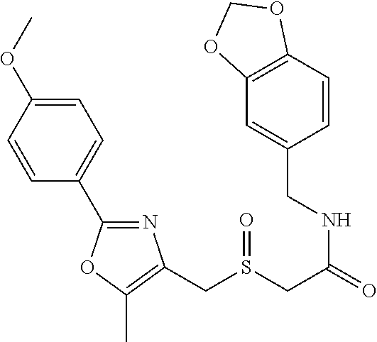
C1=CC(OC)=CC=C1C1=NC(CS(CC(=O)NCC2=CC3=C(C=C2)OCO3)=O)=C(C)O1
